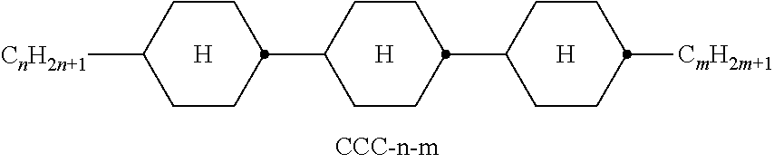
[H].[H].C1CC([CnH2n+1])CCC1C1CCC(C2CCC([CmH2m+1])CC2)CC1.[H]
